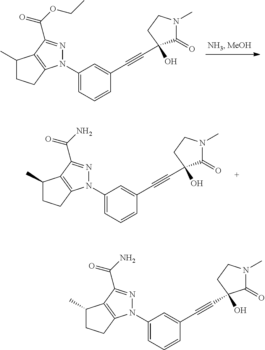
C1(N2C3=C(C(C)CC3)C(C(OCC)=O)=N2)=CC=CC(C#CC2(O)C(=O)N(C)CC2)=C1.C1(N2C3=C(C(C)CC3)C(C(N)=O)=N2)=CC=CC(C#CC2(O)C(=O)N(C)CC2)=C1.C1(N2C3=C(C(C)CC3)C(C(N)=O)=N2)=CC=CC(C#CC2(O)C(=O)N(C)CC2)=C1
